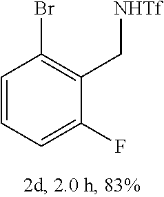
C1=C(F)C(C[NHTf])=C(Br)C=C1
